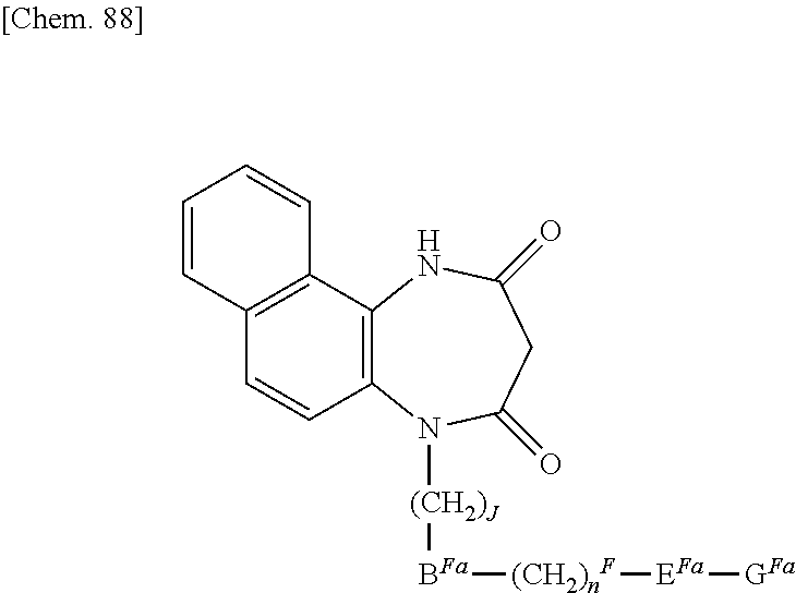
C12=C(NC(=O)CC(=O)N1[(CH2)J][BFa][(CH2)nF][EFa][GFa])C1=C(C=C2)C=CC=C1
